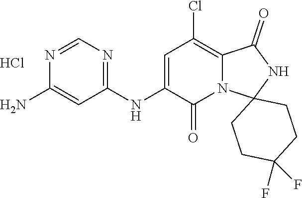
C1(NC2=CC(Cl)=C3N(C2=O)C2(NC3=O)CCC(F)(F)CC2)=NC=NC(N)=C1.Cl
